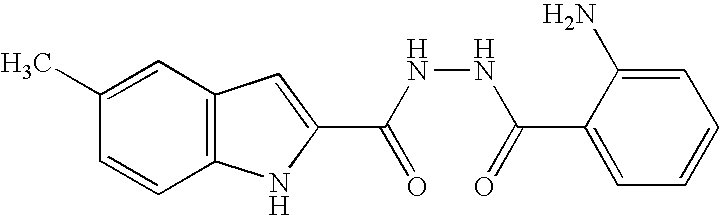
C12=C(C=C(C)C=C1)C=C(C(NNC(C1=CC=CC=C1N)=O)=O)N2
